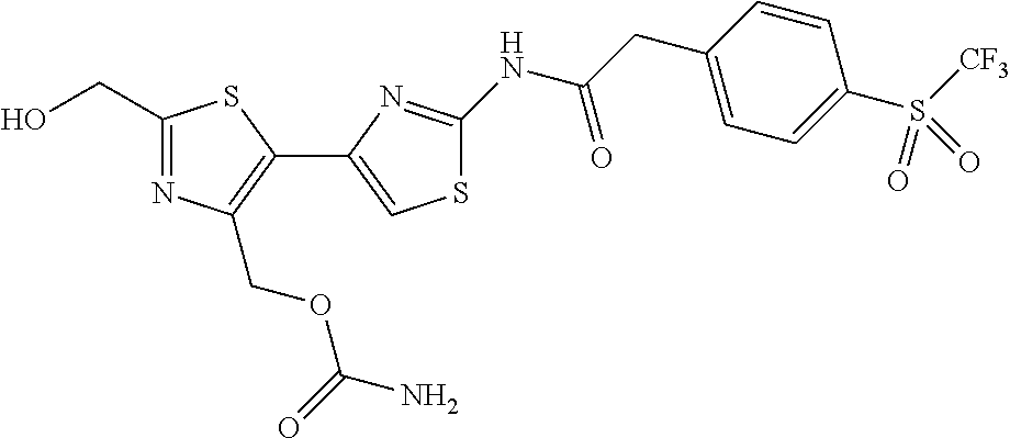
C1(CO)=NC(COC(N)=O)=C(C2=CSC(NC(CC3=CC=C(S(=O)([CF3])=O)C=C3)=O)=N2)S1
